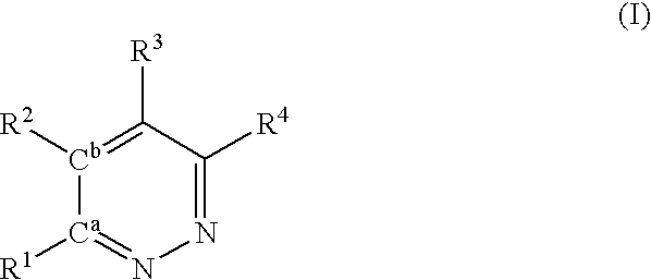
N1=C([R4])C([R3])=[Cb]([R2])[Ca]([R1])=N1
